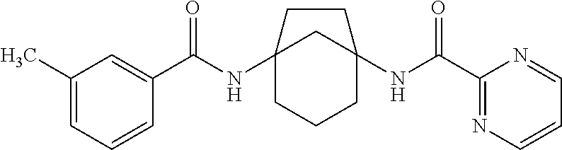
C12(NC(C3=CC(C)=CC=C3)=O)CCCC(NC(C3=NC=CC=N3)=O)(C1)CC2
